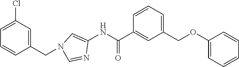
C1(Cl)=CC=CC(CN2C=C(NC(C3=CC(COC4=CC=CC=C4)=CC=C3)=O)N=C2)=C1
